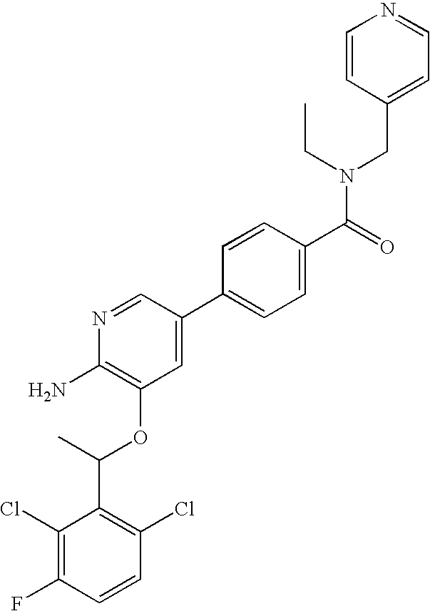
C1(Cl)=C(F)C=CC(Cl)=C1C(C)OC1=C(N)N=CC(C2=CC=C(C(=O)N(CC)CC3=CC=NC=C3)C=C2)=C1
